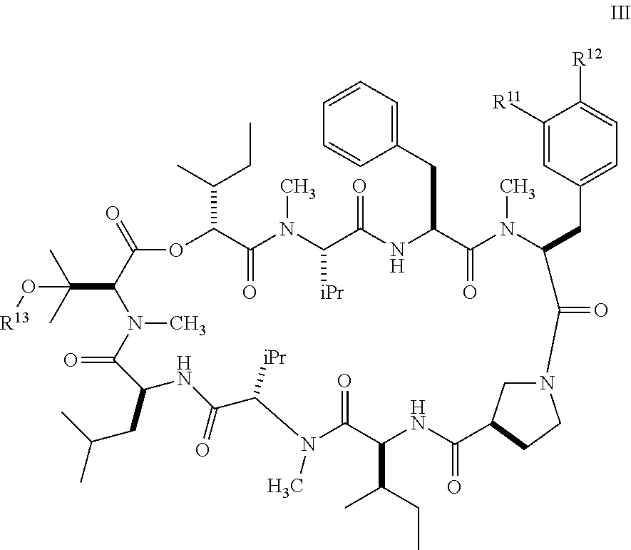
C1=C([R11])C([R12])=CC=C1CC1N(C)C(=O)C(CC2=CC=CC=C2)NC(=O)C([iPr])N(C)C(=O)C(C(CC)C)OC(=O)C(C(C)(C)O[R13])N(C)C(=O)C(CC(C)C)NC(=O)C([iPr])N(C)C(=O)C(C(C)CC)NC(=O)C2CN(CC2)C1=O
